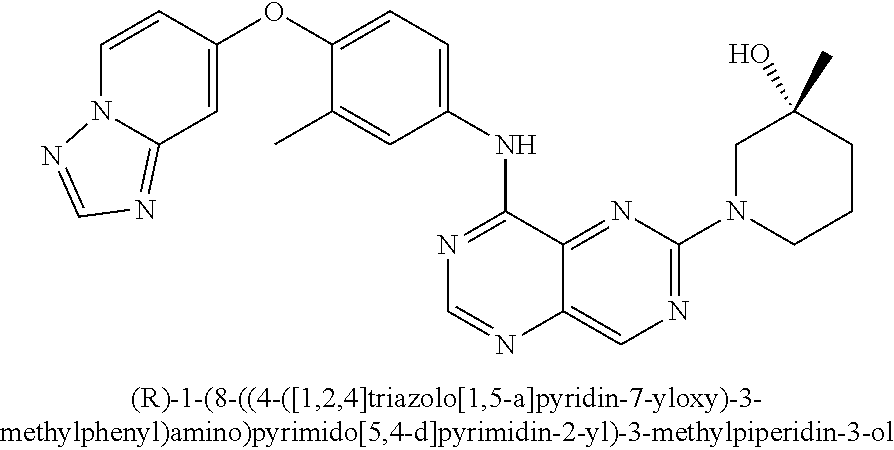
C1=CC(OC2=CC=C(NC3=NC=NC4=CN=C(N5CCCC(C)(O)C5)N=C34)C=C2C)=CC2=NC=NN12
